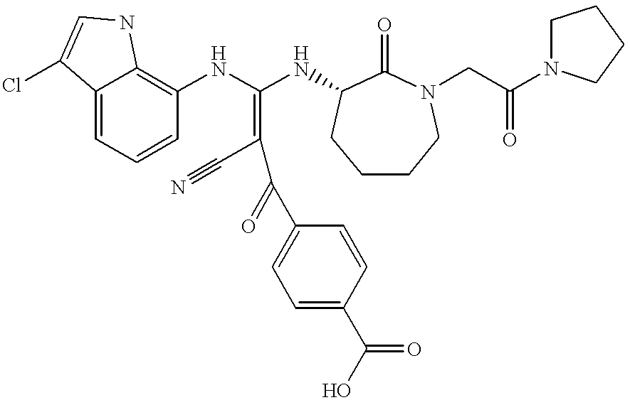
C12=CC=CC(NC(NC3C(=O)N(CC(N4CCCC4)=O)CCCC3)=C(C#N)C(C3=CC=C(C(O)=O)C=C3)=O)=C1NC=C2Cl
